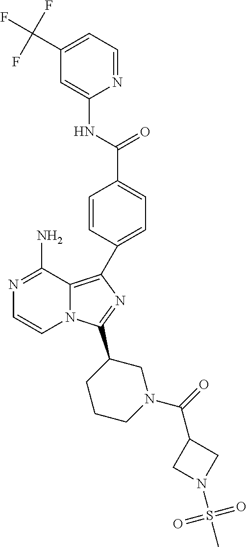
N1=C(N)C2=C(C3=CC=C(C(NC4=CC(C(F)(F)F)=CC=N4)=O)C=C3)N=C(C3CCCN(C(C4CN(S(=O)(=O)C)C4)=O)C3)N2C=C1
